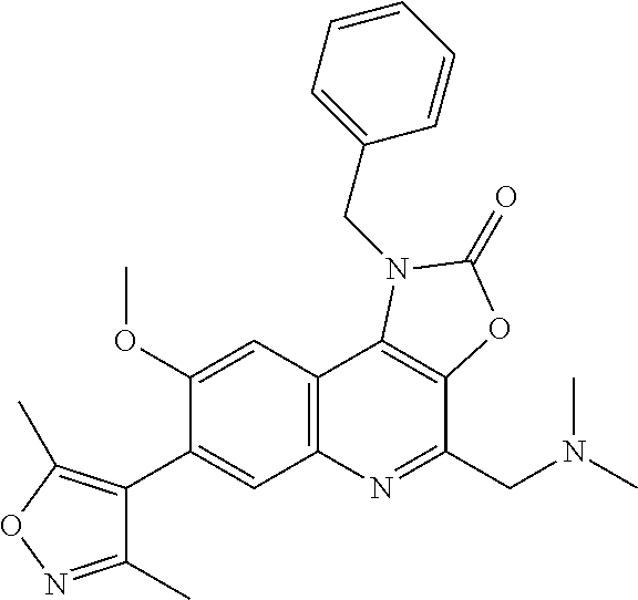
C1(OC)=CC2=C(C=C1C1=C(C)ON=C1C)N=C(CN(C)C)C1=C2N(CC2=CC=CC=C2)C(=O)O1
